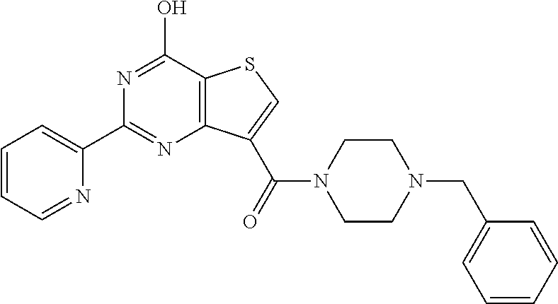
C1=CC=NC(C2=NC3=C(C(O)=N2)SC=C3C(N2CCN(CC3=CC=CC=C3)CC2)=O)=C1
